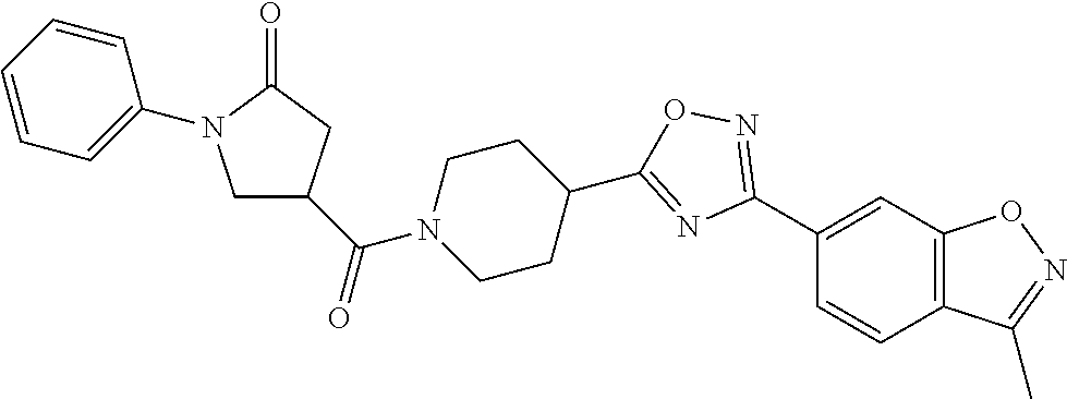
C1(C2=NOC(C3CCN(C(C4CN(C5=CC=CC=C5)C(=O)C4)=O)CC3)=N2)=CC2=C(C=C1)C(C)=NO2
